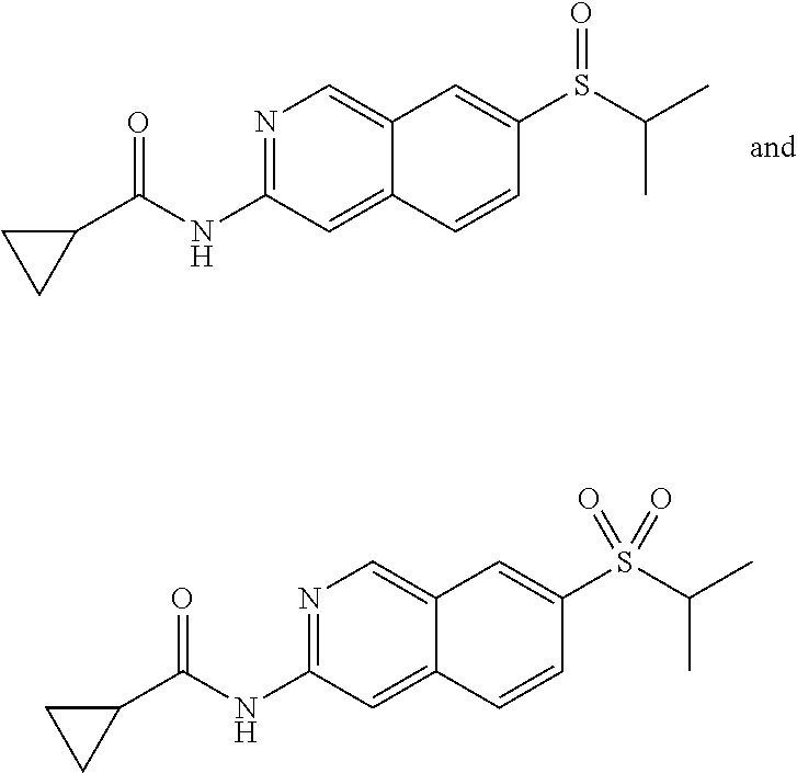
N1=C(NC(C2CC2)=O)C=C2C(=C1)C=C(S(C(C)C)=O)C=C2.N1=C(NC(C2CC2)=O)C=C2C(=C1)C=C(S(C(C)C)(=O)=O)C=C2
